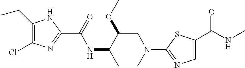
C1(CC)=C(Cl)N=C(C(NC2CCN(C3=NC=C(C(NC)=O)S3)CC2OC)=O)N1
